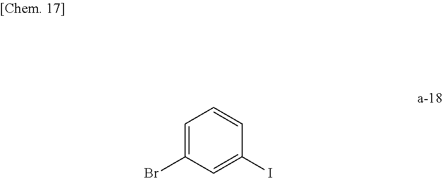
C1=C(Br)C=C(I)C=C1
